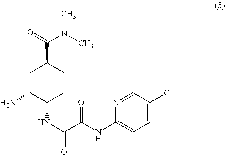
NC1C(NC(C(NC2=CC=C(Cl)C=N2)=O)=O)CCC(C(=O)N(C)C)C1
